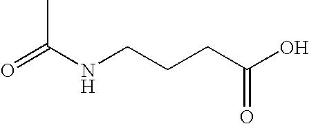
O=C(NCCCC(O)=O)C
